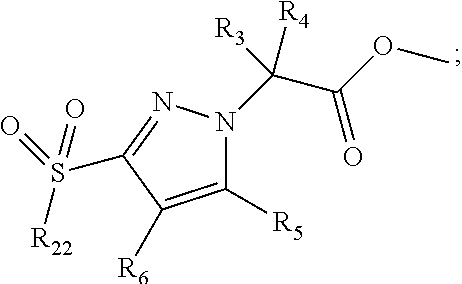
C(C(OC)=O)(N1C([R5])=C([R6])C(S(=O)([R22])=O)=N1)([R3])[R4]
